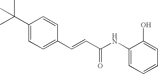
C1(C=CC(=O)NC2=CC=CC=C2O)=CC=C(C(C)(C)C)C=C1
